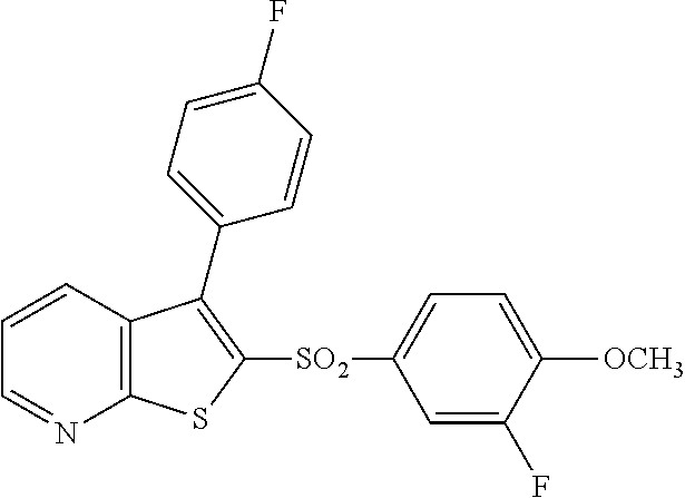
C1=CC2=C(N=C1)SC([SO2]C1=CC=C([OCH3])C(F)=C1)=C2C1=CC=C(F)C=C1
